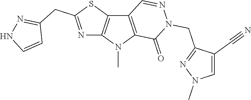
C12=C(N(C)C3=C1C=NN(CC1=NN(C)C=C1C#N)C3=O)N=C(CC1=NNC=C1)S2
